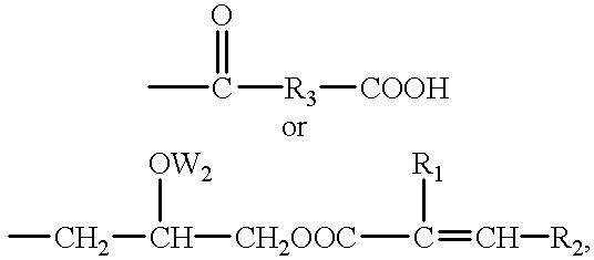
CC(=O)[R3][COOH].CCC([OW2])[CH2OOC]C([R1])=C[R2]
